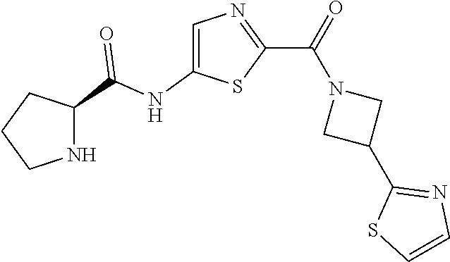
C1CNC(C(NC2=CN=C(C(=O)N3CC(C4=NC=CS4)C3)S2)=O)C1
